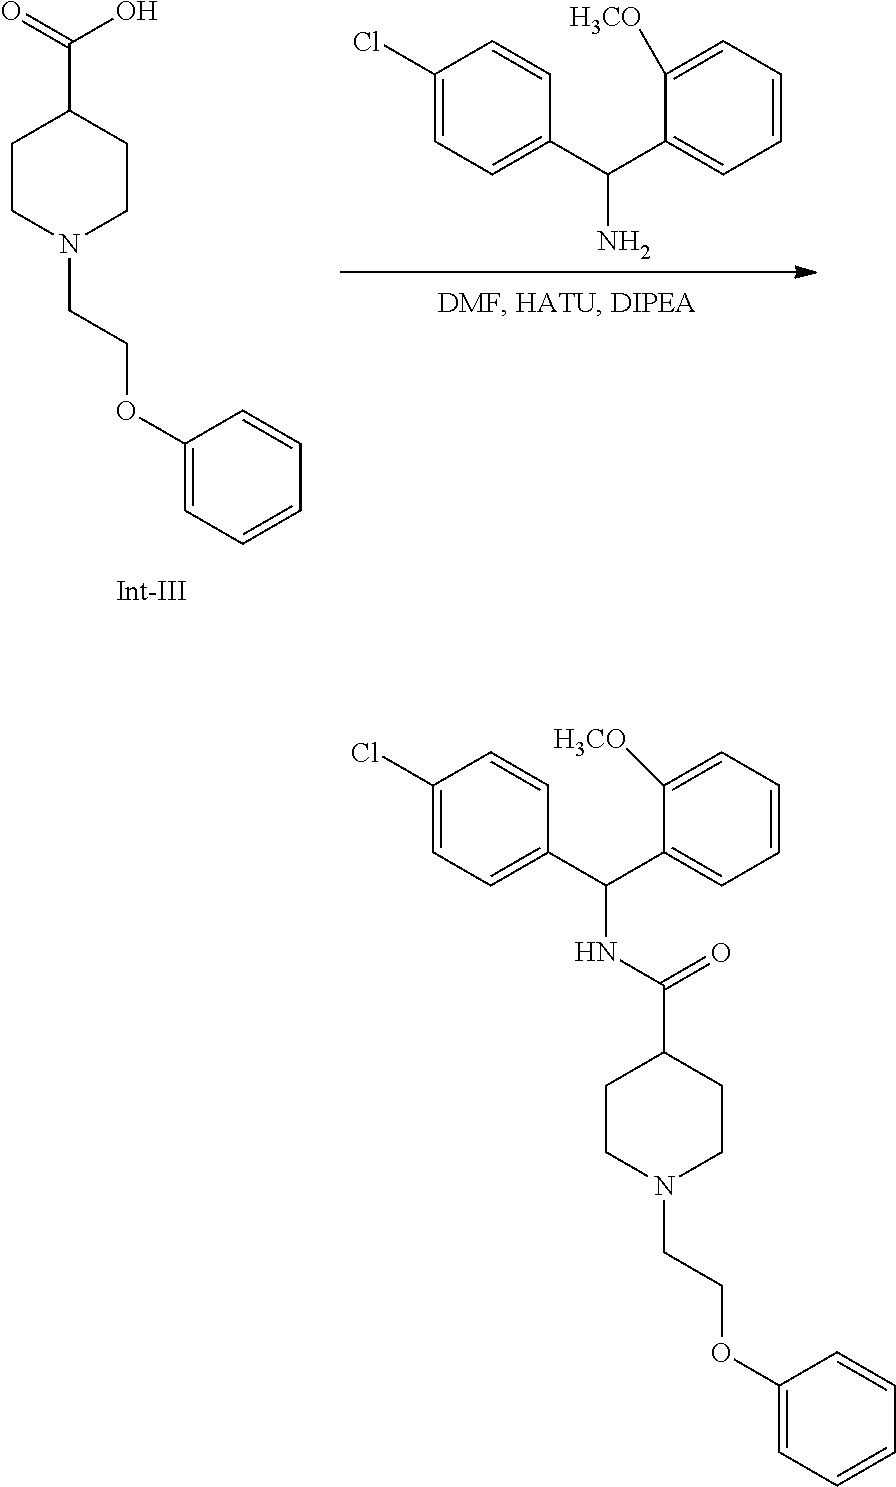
C1CN(CCOC2=CC=CC=C2)CCC1C(=O)O.C1(Cl)=CC=C(C(C2=CC=CC=C2[H3CO])N)C=C1.C1CN(CCOC2=CC=CC=C2)CCC1C(NC(C1=CC=C(Cl)C=C1)C1=CC=CC=C1[H3CO])=O
